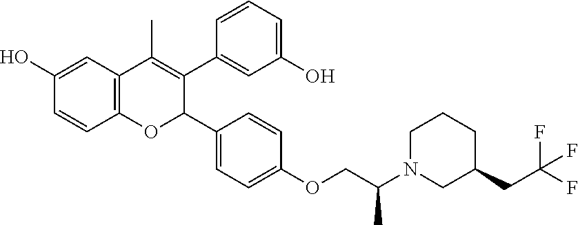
C12=C(C=C(O)C=C1)C(C)=C(C1=CC(O)=CC=C1)C(C1=CC=C(OCC(N3CCCC(CC(F)(F)F)C3)C)C=C1)O2
